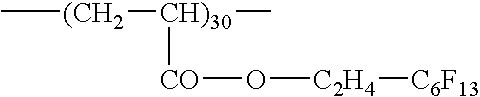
C[(CH2][CH)30](C)[CO]O[C2H4][C6F13]
